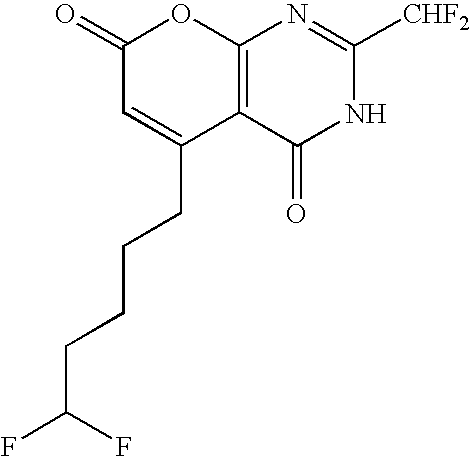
C12=C(C(=O)NC([CHF2])=N1)C(CCCCC(F)F)=CC(=O)O2
